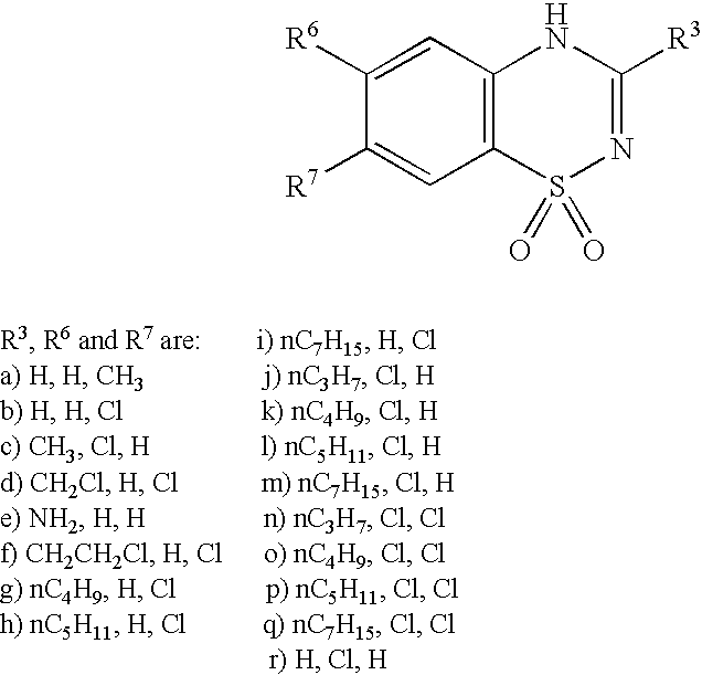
C1([R6])=CC2=C(C=C1[R7])S(=O)(=O)N=C([R3])N2
